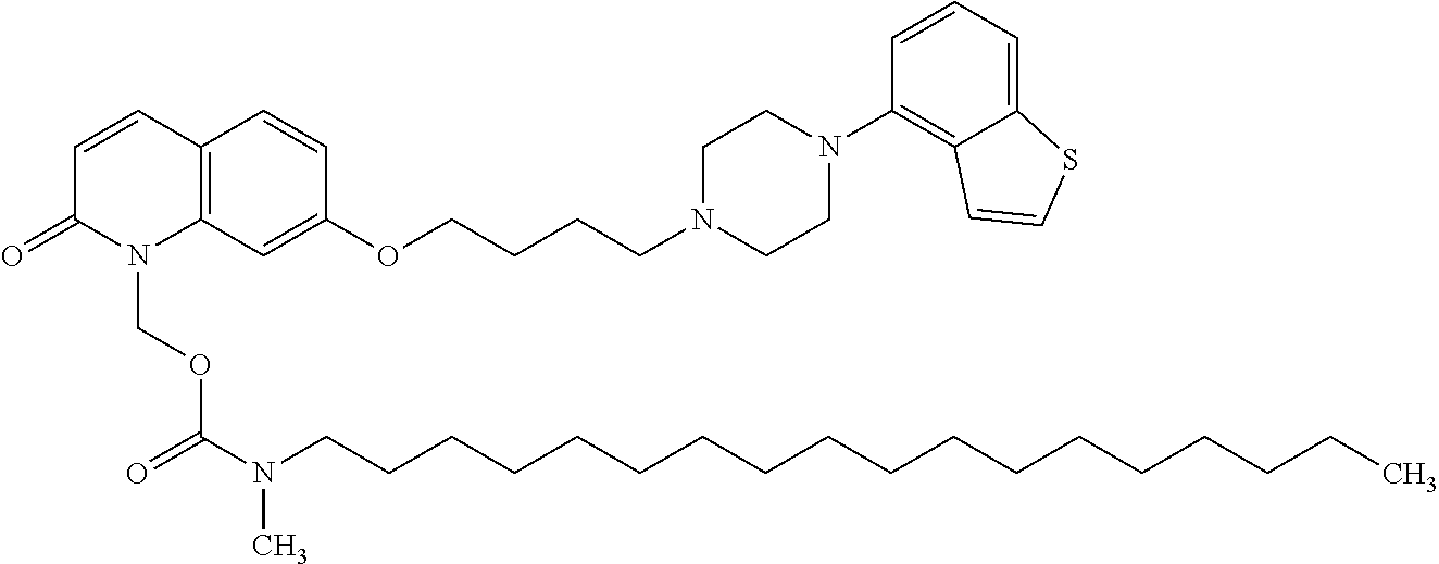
C1=CC2=C(N(COC(=O)N(CCCCCCCCCCCCCCCCCC)C)C1=O)C=C(OCCCCN1CCN(C3=C4C(=CC=C3)SC=C4)CC1)C=C2
